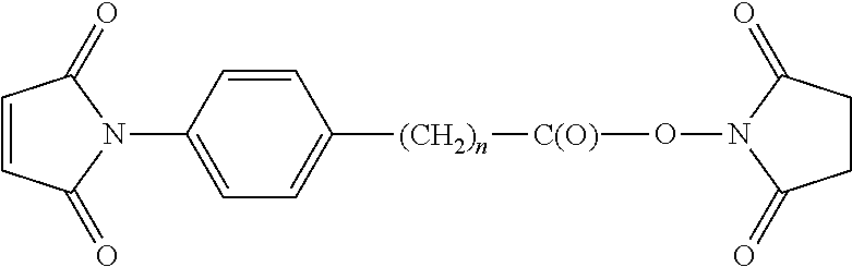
[(CH2)n]([C(O)]ON1C(=O)CCC1=O)C1=CC=C(N2C(=O)C=CC2=O)C=C1
